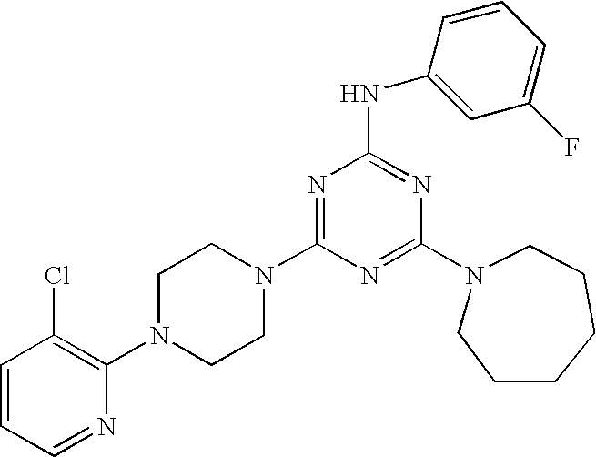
C1=CC=NC(N2CCN(C3=NC(NC4=CC(F)=CC=C4)=NC(N4CCCCCC4)=N3)CC2)=C1Cl
